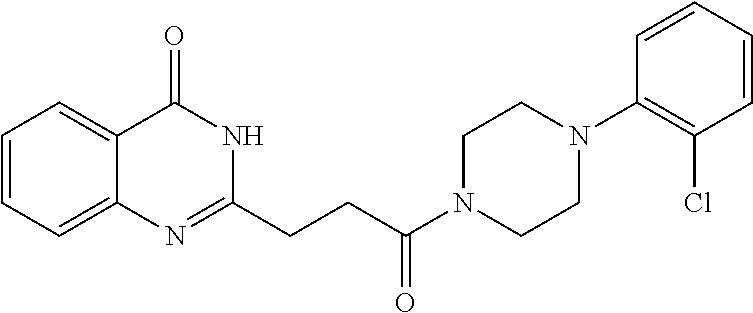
C12=CC=CC=C1N=C(CCC(N1CCN(C3=C(Cl)C=CC=C3)CC1)=O)NC2=O
